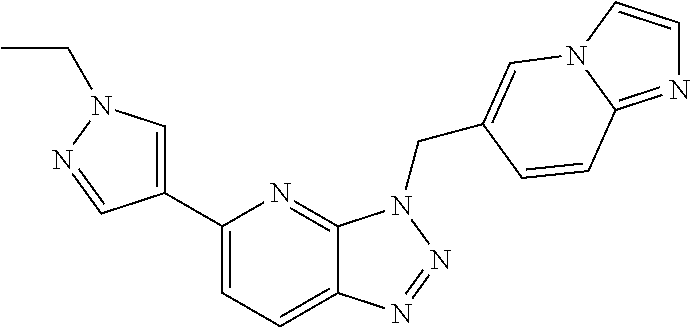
C1(C2=CN(CC)N=C2)=CC=C2C(=N1)N(CC1=CN3C=CN=C3C=C1)N=N2
